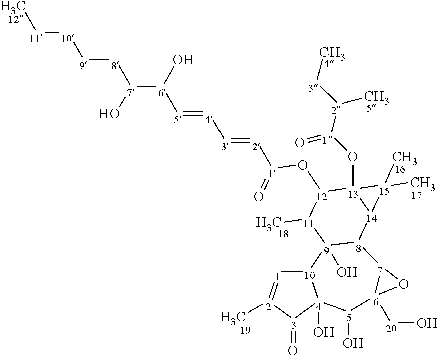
[10]12[1]=[2](C)[3](=O)[4]1(O)[5](O)[6]1([20]O)[7]([8]3[9]2(O)[11](C)[12](O[1](=O)[2]=[3][4]=[5][6]([7]([8][9][10][11]C)O)O)[13]2(O[1]([2]([3]C)C)=O)[14]3[15]2(C)C)O1
